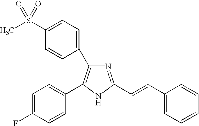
N1=C(C=CC2=CC=CC=C2)NC(C2=CC=C(F)C=C2)=C1C1=CC=C(S(=O)(C)=O)C=C1
